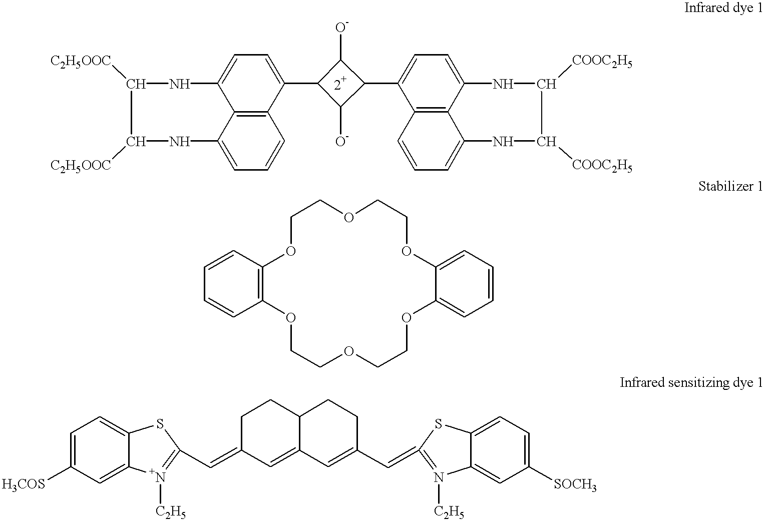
[C2H5OOC]C1C([C2H5OOC])NC2=CC=CC3=C2C(=CC=C3C2C([O-])C(C3=CC=C4C5=C3C=CC=C5NC([COOC2H5])C([COOC2H5])N4)C2[O-])N1.C12=C(C=CC=C1)OCCOCCOC1=CC=CC=C1OCCOCCO2.[H3COS]C1=CC=C2C(=C1)[N+]([C2H5])=C(C=C1C=C3C(CC1)CCC(C=C1=N([C2H5])C4=CC([SOCH3])=CC=C4S1)=C3)S2
